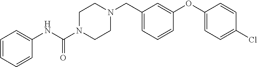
C1=CC=CC(NC(N2CCN(CC3=CC=CC(OC4=CC=C(Cl)C=C4)=C3)CC2)=O)=C1
